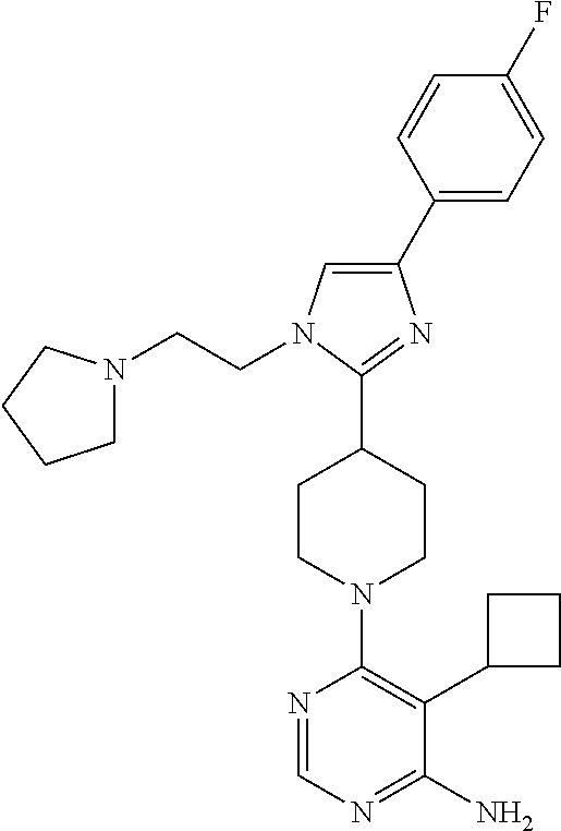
N1=CN=C(N)C(C2CCC2)=C1N1CCC(C2=NC(C3=CC=C(F)C=C3)=CN2CCN2CCCC2)CC1
